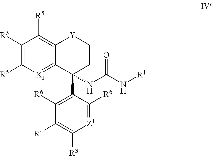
C1([R5])=C([R5])[X1]=C2C(=C1[R5])[Y]CCC2(C1=C([R6])C([R4])=C([R3])[Z1]=C1[R6])NC(N[R1])=O
